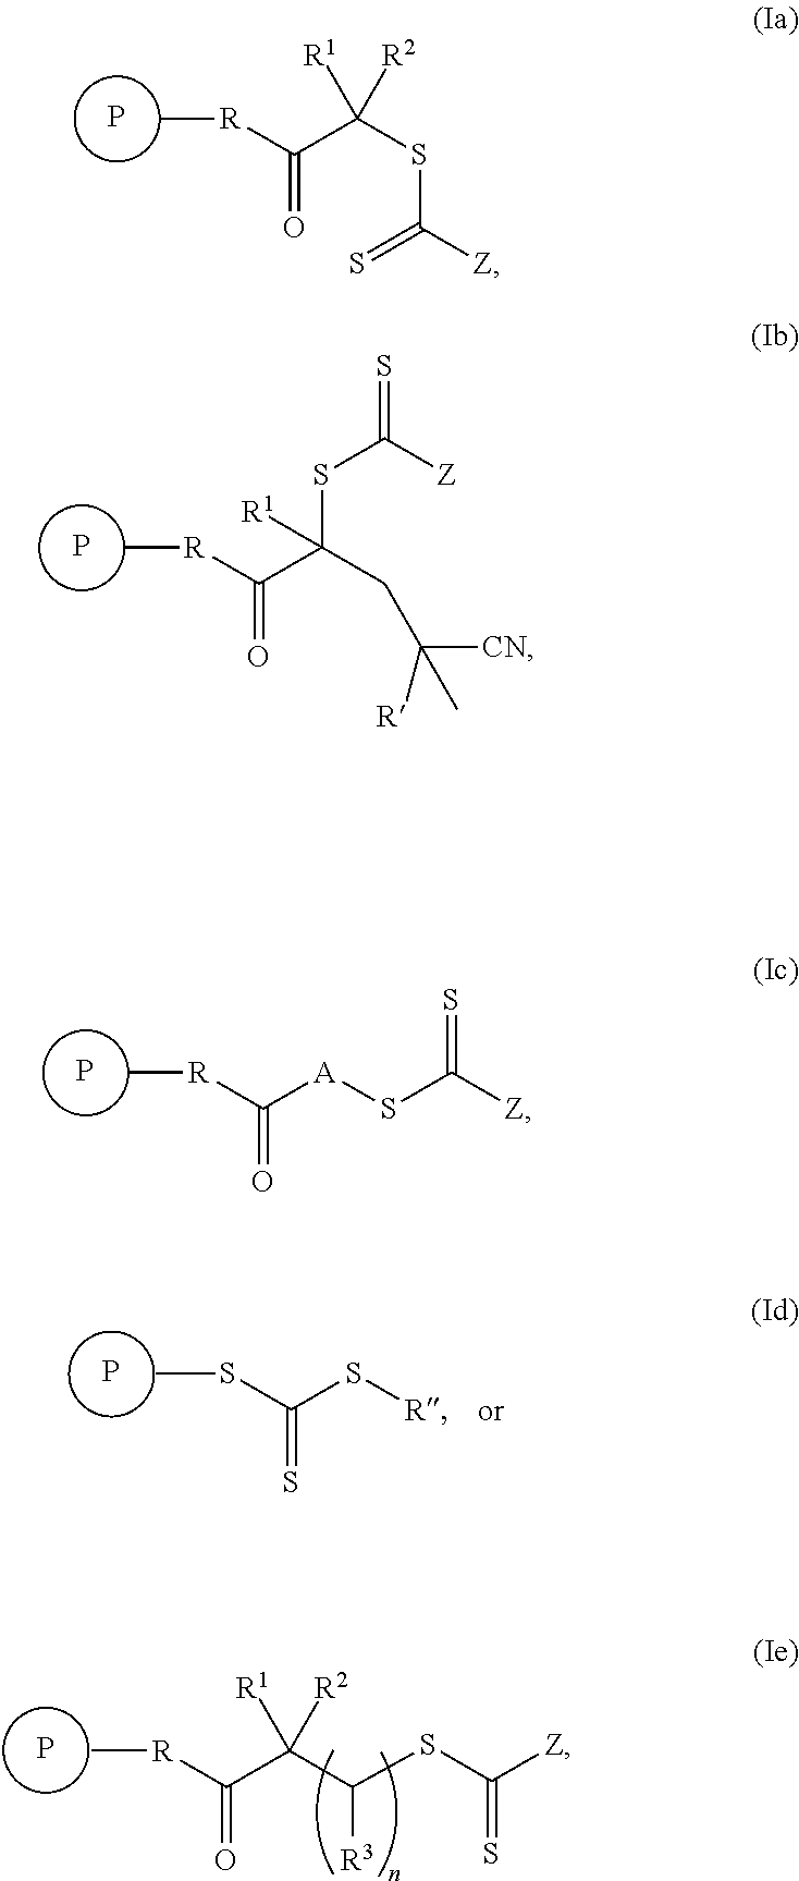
P.C(C(SC([Z])=S)([R1])[R2])(=O)[R]C.P.C(C(SC([Z])=S)([R1])CC([CN])([R])C)(=O)[R]C.P.C([A]SC([Z])=S)(=O)[R]C.P.C(S[R])(=S)SC.P.C(C(C([R3])SC([Z])=S)([R1])[R2])(=O)[R]C
